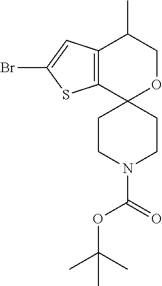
C12=C(C3(OCC1C)CCN(C(=O)OC(C)(C)C)CC3)SC(Br)=C2
